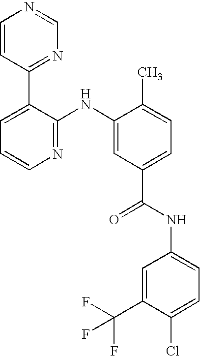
C1=CC(C2=CC=CN=C2NC2=CC(C(NC3=CC=C(Cl)C(C(F)(F)F)=C3)=O)=CC=C2C)=NC=N1
